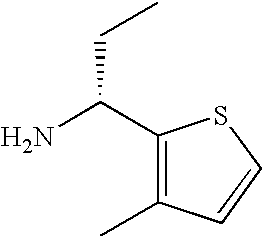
C1(C(N)CC)=C(C)C=CS1
